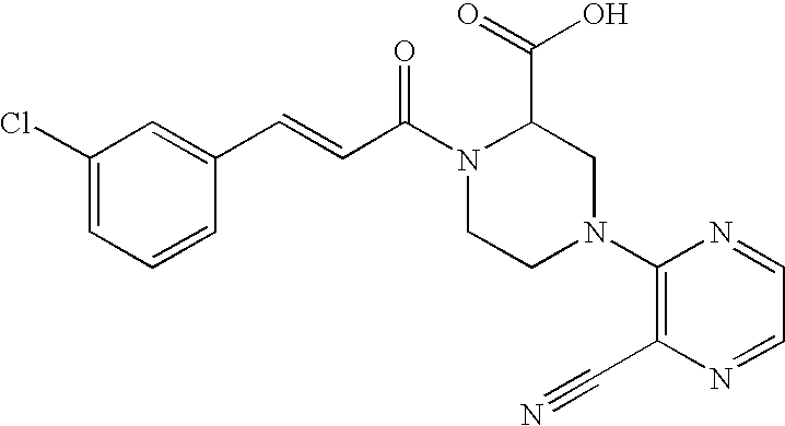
C1(Cl)=CC=CC(C=CC(N2CCN(C3=C(C#N)N=CC=N3)CC2C(=O)O)=O)=C1
